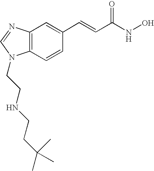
C12=C(C=CC(C=CC(=O)NO)=C1)N(CCNCCC(C)(C)C)C=N2
